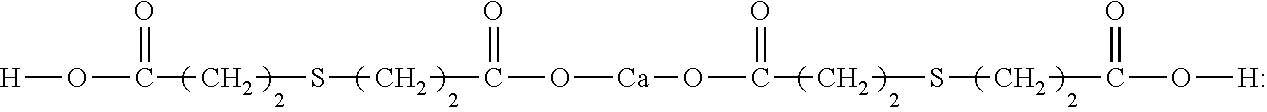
[H]OC(CSCC(O[Ca]OC(CSCC(O[H])=O)=O)=O)=O
